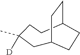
CC1([D])CC2CCC(CC1)CC2
